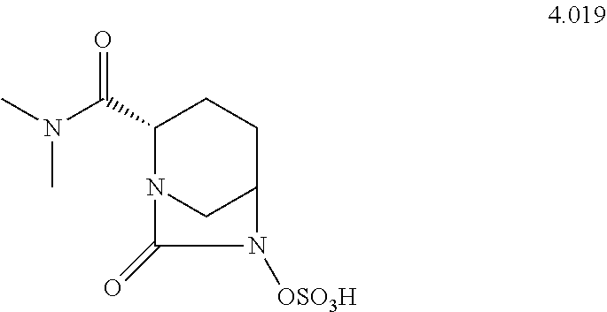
CN(C(C1N2CC(CC1)N([OSO3H])C2=O)=O)C
